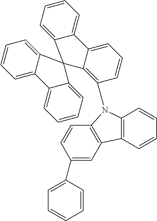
C1=C(C2=CC3=C(C=C2)N(C2=C4C(=CC=C2)C2=CC=CC=C2C42C4=CC=CC=C4C4=CC=CC=C24)C2=C3C=CC=C2)C=CC=C1
